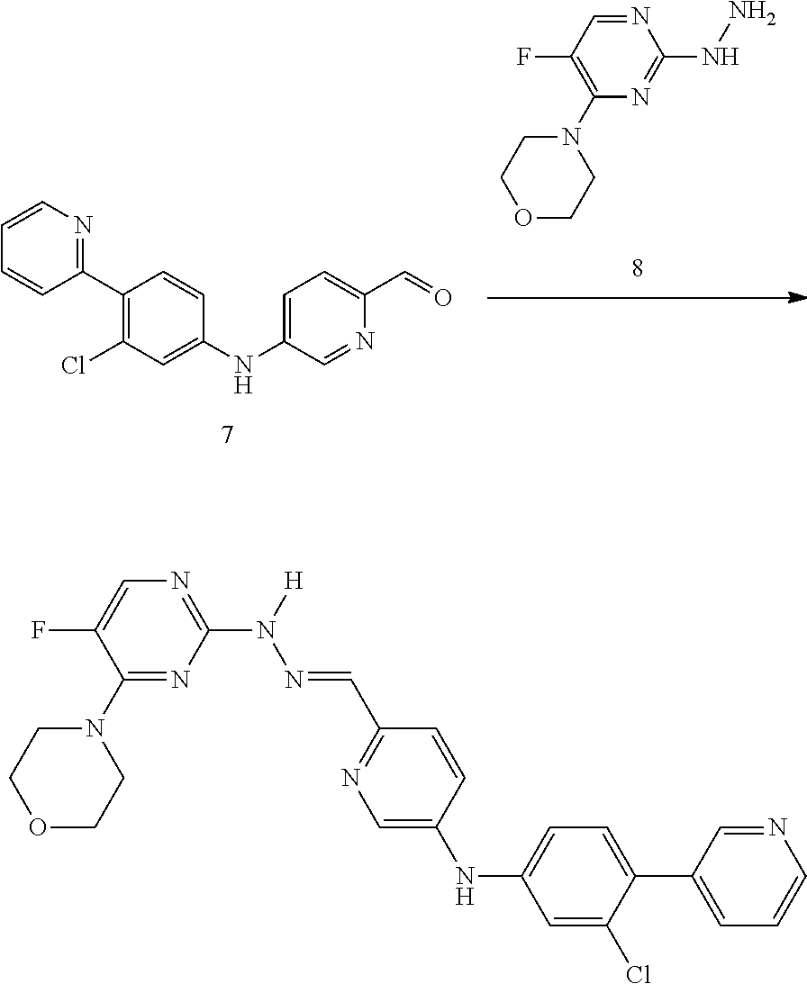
C1(N2CCOCC2)=C(F)C=NC(NN)=N1.C1=C(NC2=CC(Cl)=C(C3=NC=CC=C3)C=C2)C=NC(C=O)=C1.C1(N2CCOCC2)=NC(N([H])N=CC2=NC=C(NC3=CC=C(C4=CC=CN=C4)C(Cl)=C3)C=C2)=NC=C1F
